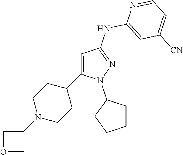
C1=C(C2CCN(C3COC3)CC2)N(C2CCCC2)N=C1NC1=CC([CN])=CC=N1
